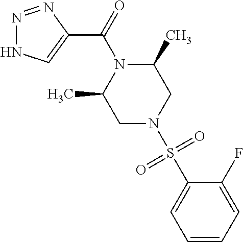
N1=NC(C(=O)N2C(C)CN(S(C3=CC=CC=C3F)(=O)=O)CC2C)=CN1
